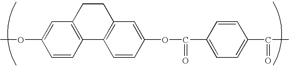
C1(OC)=CC2=C(C=C1)C1=C(CC2)C=C(OC(=O)C2=CC=C(C(C)=O)C=C2)C=C1
